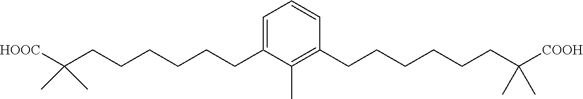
C1=C(CCCCCCC(C)(C)[HOOC])C(C)=C(CCCCCCC(C)(C)[COOH])C=C1
